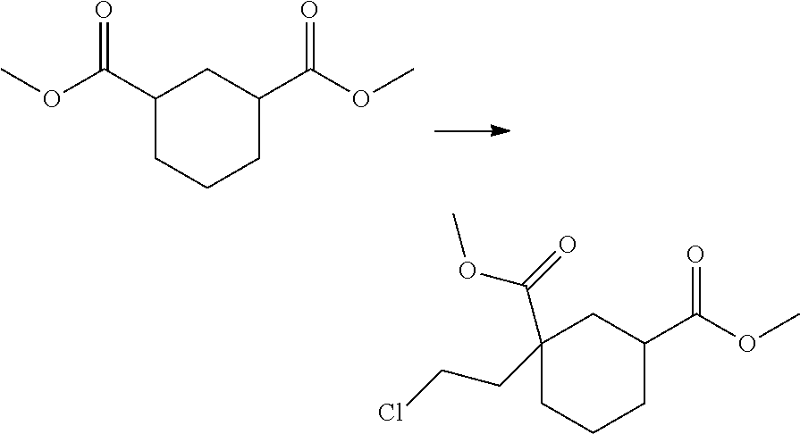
C1(C(OC)=O)CCCC(C(OC)=O)C1.C1(CCCl)(C(=O)OC)CCCC(C(OC)=O)C1
